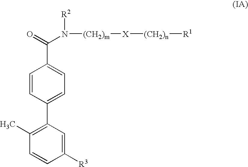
C1([R3])=CC(C2=CC=C(C(=O)N([(CH2)m][X][(CH2)n][R1])[R2])C=C2)=C(C)C=C1
